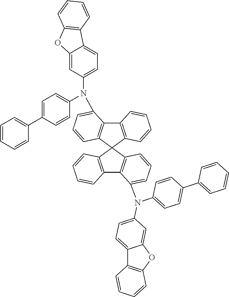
C12=C(C3(C4=C1C(N(C1=CC=C5C(=C1)OC1=C5C=CC=C1)C1=CC=C(C5=CC=CC=C5)C=C1)=CC=C4)C1=C(C4=C3C=CC=C4N(C3=CC=C4C5=C(OC4=C3)C=CC=C5)C3=CC=C(C4=CC=CC=C4)C=C3)C=CC=C1)C=CC=C2
